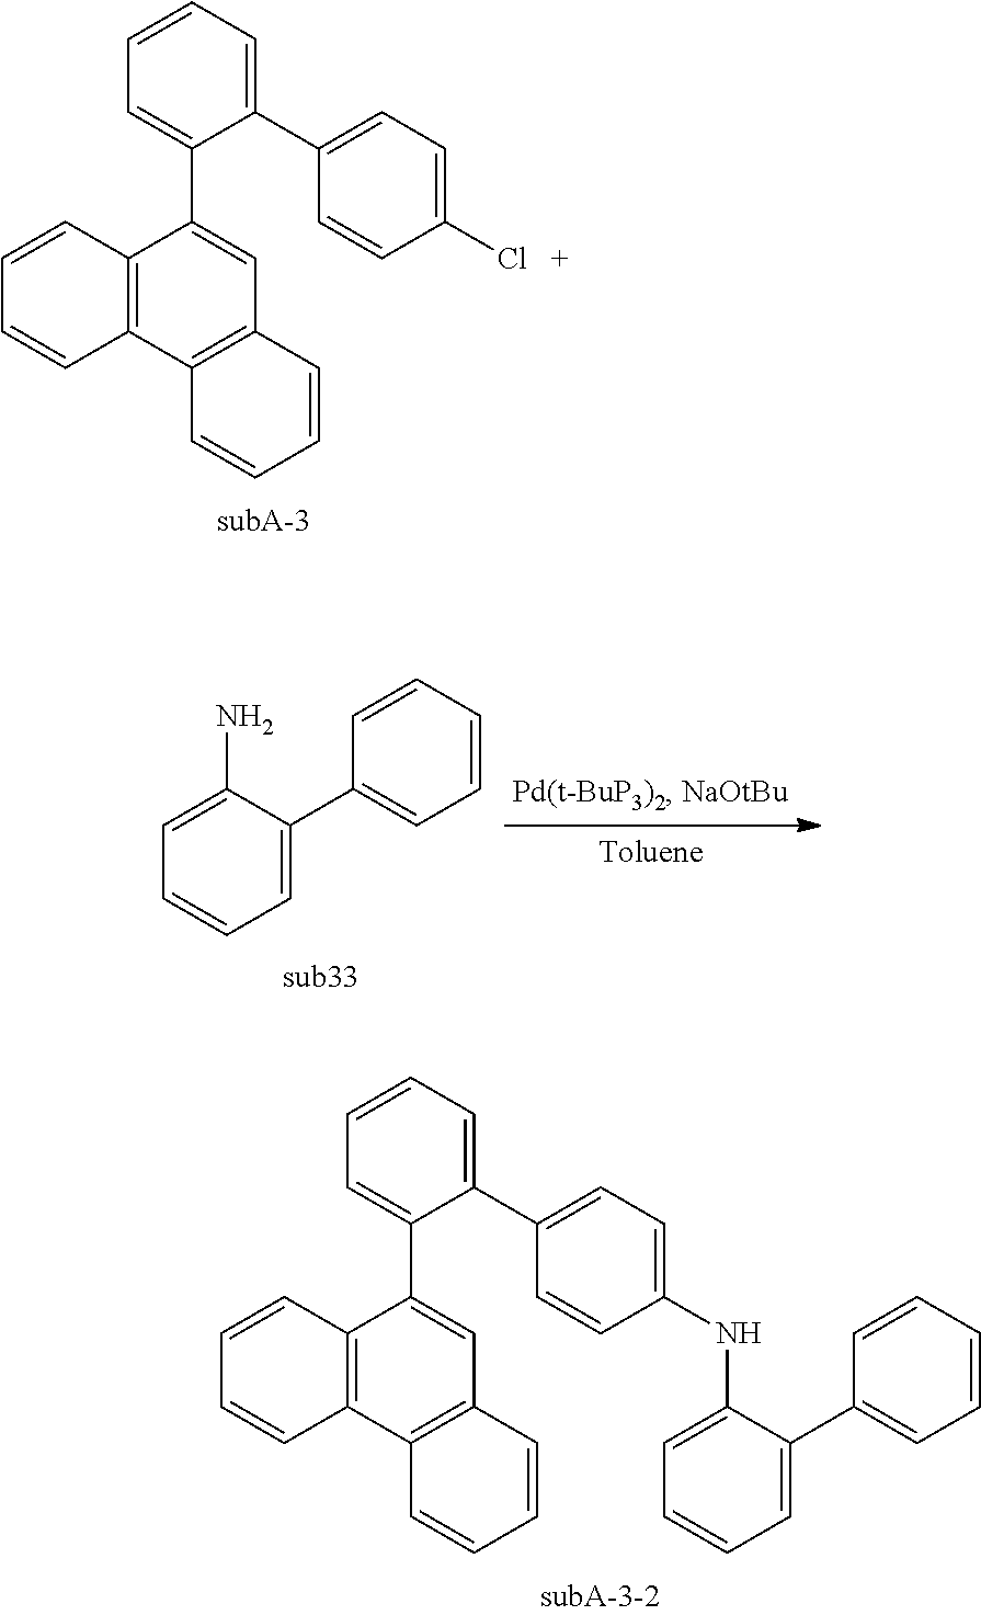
C12=C(C3=C(C=C1C1=CC=CC=C1C1=CC=C(Cl)C=C1)C=CC=C3)C=CC=C2.C1=C(C2=CC=CC=C2)C(N)=CC=C1.C12=C(C3=C(C=C1C1=CC=CC=C1C1=CC=C(NC4=CC=CC=C4C4=CC=CC=C4)C=C1)C=CC=C3)C=CC=C2
